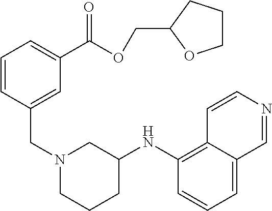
C1=C2C(=C(NC3CN(CC4=CC(C(OCC5OCCC5)=O)=CC=C4)CCC3)C=C1)C=CN=C2
